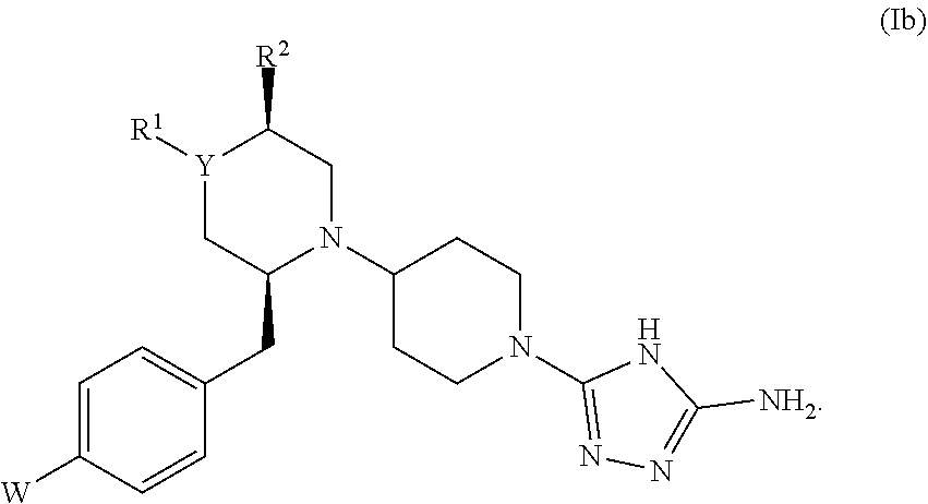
C1([W])=CC=C(CC2C[Y]([R1])C([R2])CN2C2CCN(C3=NN=C([NH2])N3)CC2)C=C1
